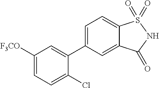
C1(C2=CC=C3C(=C2)C(=O)NS3(=O)=O)=CC([F3CO])=CC=C1Cl
